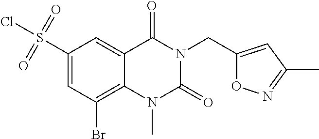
C1(S(Cl)(=O)=O)=CC(Br)=C2C(=C1)C(=O)N(CC1=CC(C)=NO1)C(=O)N2C
